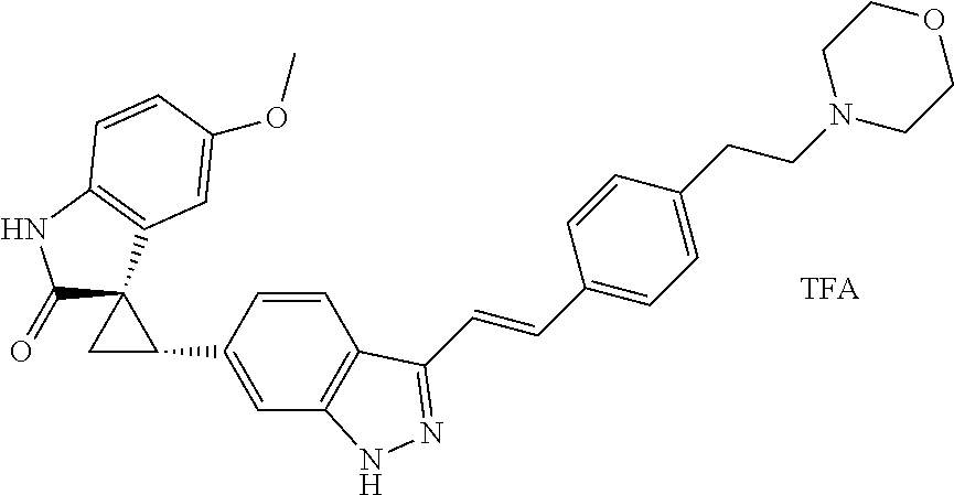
C(=CC1=CC=C(CCN2CCOCC2)C=C1)C1=NNC2=C1C=CC(C1CC13C(=O)NC1=C3C=C(OC)C=C1)=C2
